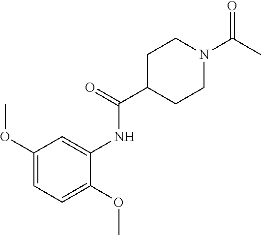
CC(N1CCC(C(=O)NC2=CC(OC)=CC=C2OC)CC1)=O
